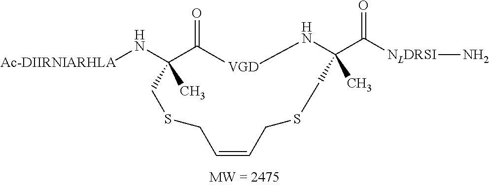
[Ac-DIIRNIARHLA]NC1(C)CSCC=CCSCC(C([NLDRSI]N)=O)(C)N[VGD]C1=O
